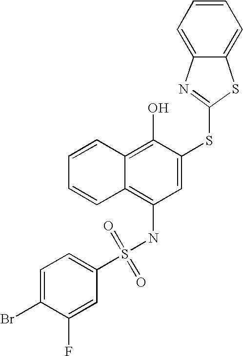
C1=CC=CC2=C(O)C(SC3=NC4=CC=CC=C4S3)=CC(NS(C3=CC=C(Br)C(F)=C3)(=O)=O)=C12
